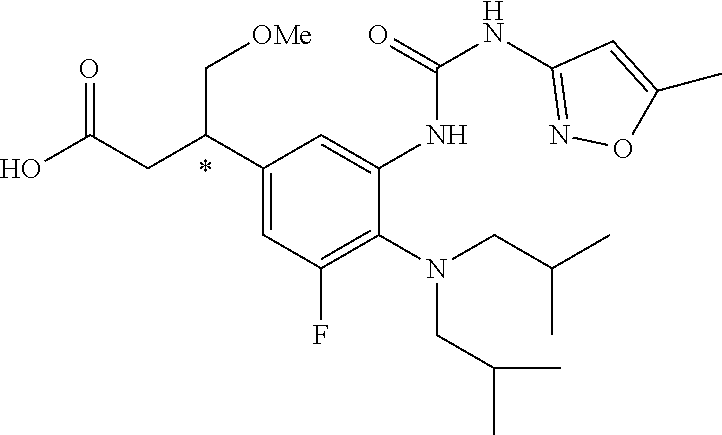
N(CC(C)C)(CC(C)C)C1=C(F)C=C(C(CC(O)=O)C[OMe])C=C1NC(=O)NC1=NOC(C)=C1
